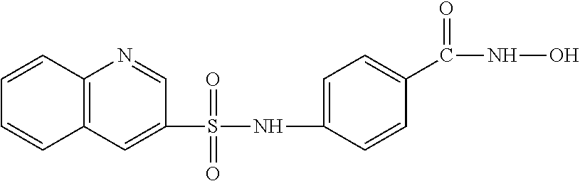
C1(S(NC2=CC=C(C(NO)=O)C=C2)(=O)=O)=CC2=C(N=C1)C=CC=C2
